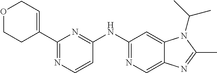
C1(C2=CCOCC2)=NC=CC(NC2=NC=C3C(=C2)N(C(C)C)C(C)=N3)=N1
